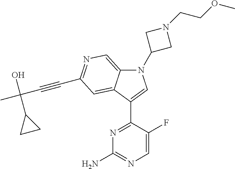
N1(C2CN(CCOC)C2)C2=CN=C(C#CC(C)(O)C3CC3)C=C2C(C2=NC(N)=NC=C2F)=C1
